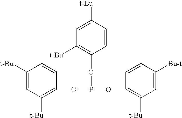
C1([t-Bu])=CC([t-Bu])=C(OP(OC2=C([t-Bu])C=C([Bu-t])C=C2)OC2=C([t-Bu])C=C([t-Bu])C=C2)C=C1
